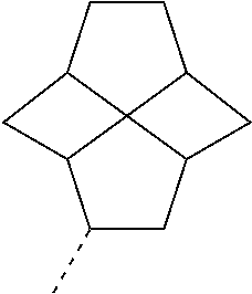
C1CC2C34C1CC3CC(C)C4C2
